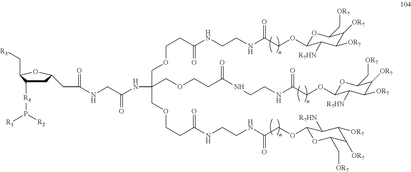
C(NCC(NC(COCCC(NCCNC(COC1OC(C[OR7])C([OR7])C([OR7])C1[R7HN])=O)=O)(COCCC(=O)NCCNC(COC1OC(C[OR7])C([OR7])C([OR7])C1[R7HN])=O)COCCC(NCCNC(COC1OC(C[OR7])C([OR7])C([OR7])C1[R7HN])=O)=O)=O)(CC1CC([R4]P([R1])[R2])C(C[R3])O1)=O
